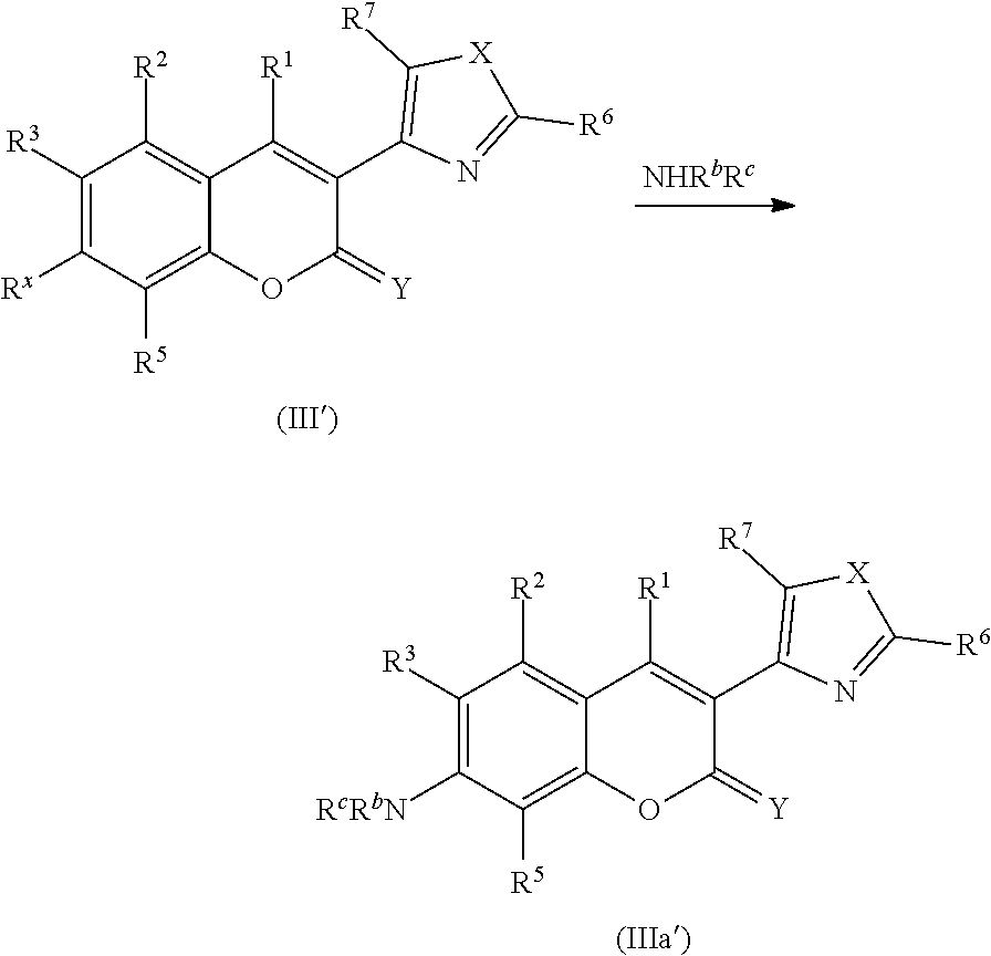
[X]1C([R7])=C(C2=C([R1])C3=C([R2])C([R3])=C([Rx])C([R5])=C3OC2=[Y])N=C1[R6].[X]1C([R7])=C(C2=C([R1])C3=C([R2])C([R3])=C([RcRbN])C([R5])=C3OC2=[Y])N=C1[R6]
